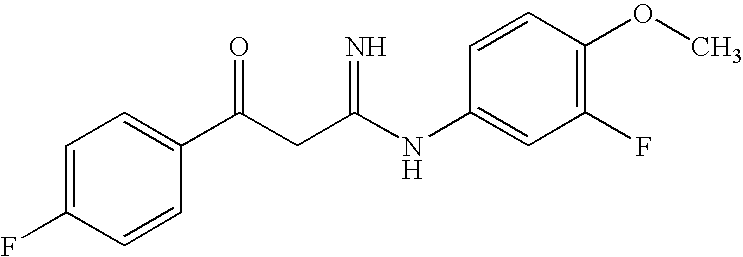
C1=C(F)C=CC(C(CC(NC2=CC(F)=C(OC)C=C2)=N)=O)=C1
